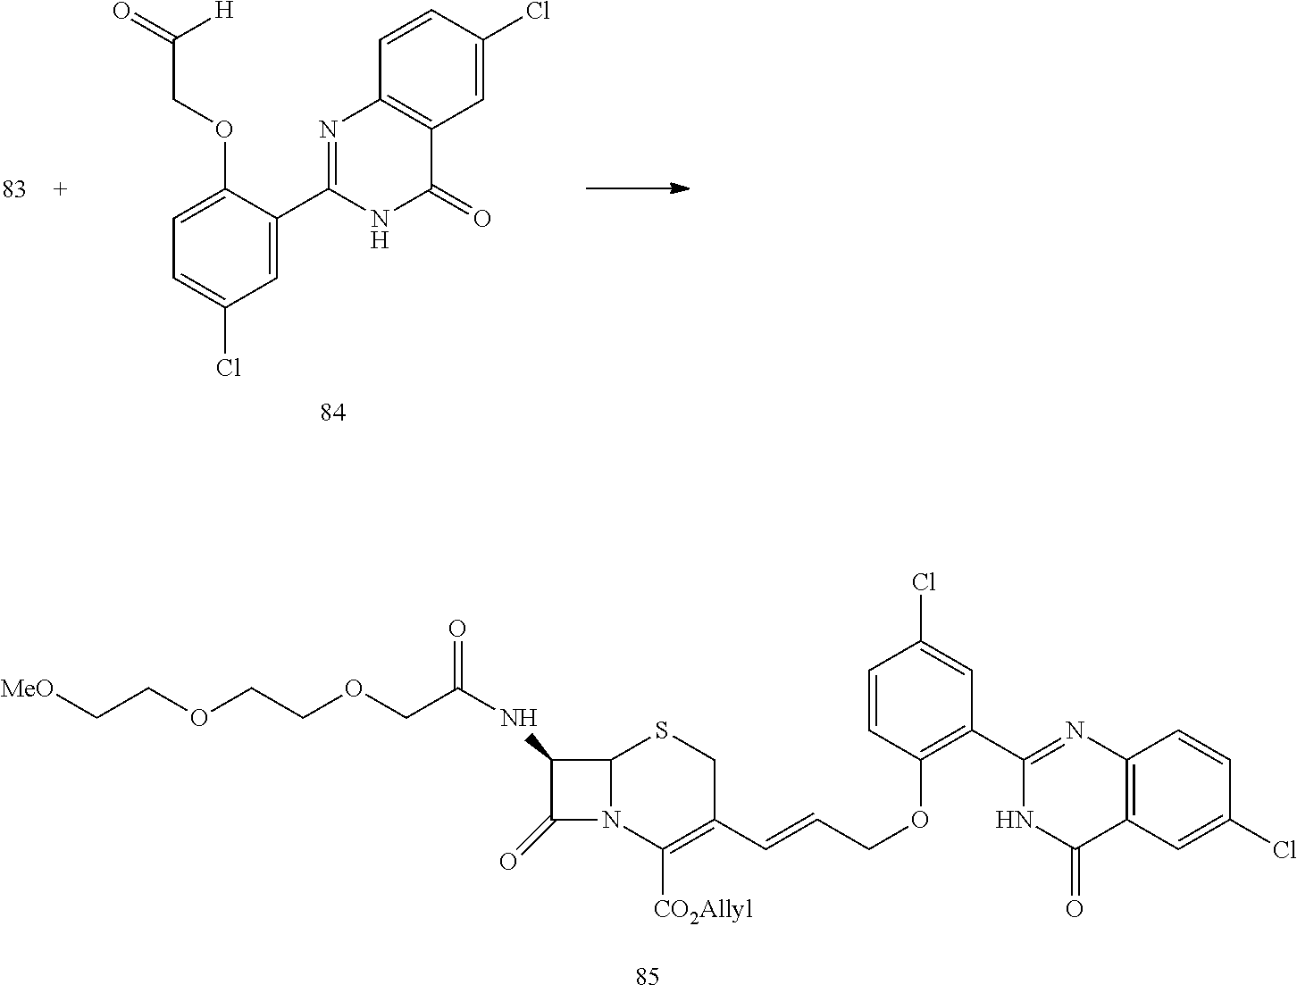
[MeO]CCOCCOCC(=O)NC1C(=O)N2C1SCC(C=CCOC1=C(C3=NC4=C(C(=O)N3)C=C(Cl)C=C4)C=C(Cl)C=C1)=C2[CO2Allyl].C1(OCC(=O)[H])=CC=C(Cl)C=C1C1=NC2=C(C(=O)N1)C=C(Cl)C=C2
